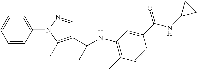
C1=CC(N2C(C)=C(C(NC3=C(C)C=CC(C(NC4CC4)=O)=C3)C)C=N2)=CC=C1
